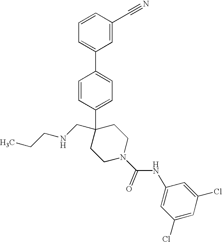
C1=C(C2(CNCCC)CCN(C(=O)NC3=CC(Cl)=CC(Cl)=C3)CC2)C=CC(C2=CC=CC(C#N)=C2)=C1
